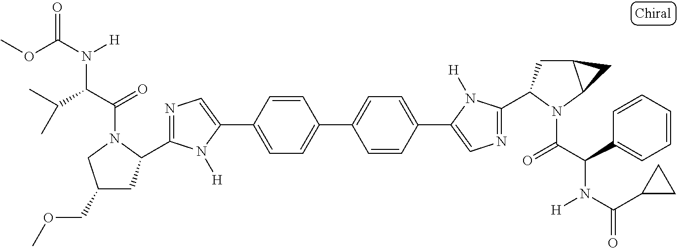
C1(C2=CN=C(C3CC(COC)CN3C(C(C(C)C)N([H])C(OC)=O)=O)N2[H])=CC=C(C2=CC=C(C3=CN=C(C4CC5C(N4C(C(C4=CC=CC=C4)N(C(C4CC4)=O)[H])=O)C5)N3[H])C=C2)C=C1
